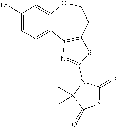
C1(Br)=CC=C2C(=C1)OCCC1=C2N=C(N2C(=O)NC(=O)C2(C)C)S1
